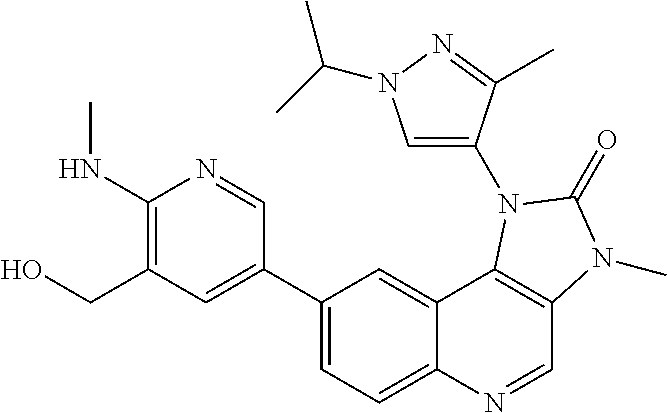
C1(NC)=C(CO)C=C(C2=CC=C3C(=C2)C2=C(C=N3)N(C)C(=O)N2C2=CN(C(C)C)N=C2C)C=N1
